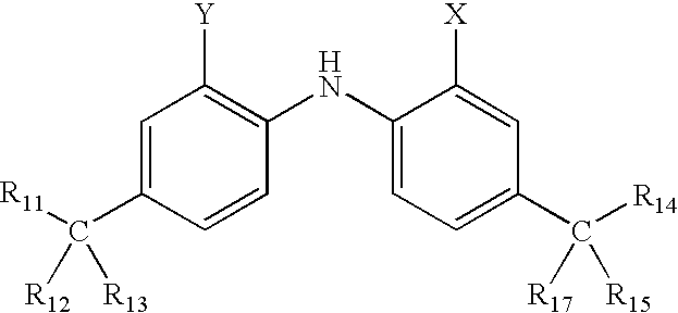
C1=C(C([R11])([R13])[R12])C=CC(NC2=CC=C(C([R14])([R17])[R15])C=C2[X])=C1[Y]
